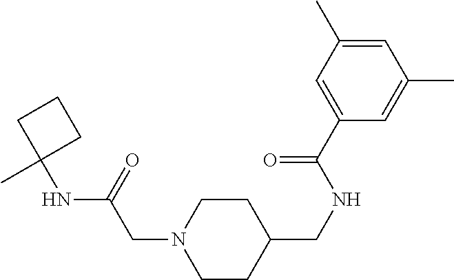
CC1(NC(CN2CCC(CNC(C3=CC(C)=CC(C)=C3)=O)CC2)=O)CCC1
